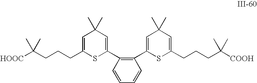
C(CCCC1=CC(C)(C)C=C(C2=C(C3=CC(C)(C)C=C(CCCC([COOH])(C)C)S3)C=CC=C2)S1)([HOOC])(C)C
